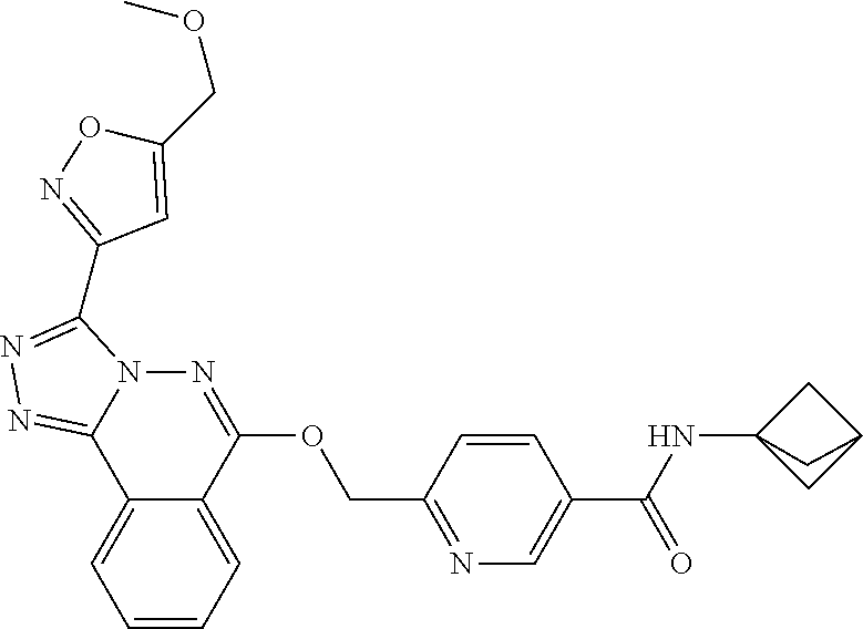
C1=CC=C2C(=C1)C1=NN=C(C3=NOC(COC)=C3)N1N=C2OCC1=NC=C(C(=O)NC23CC(C2)C3)C=C1
